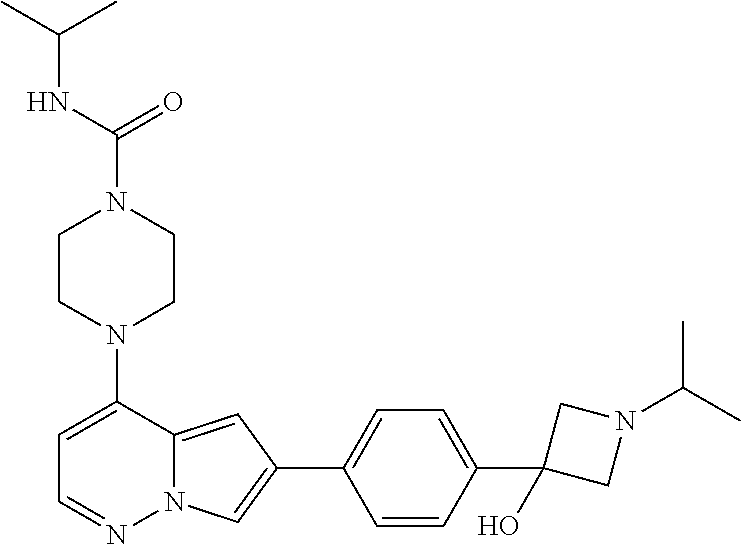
N1(C2=CC=NN3C2=CC(C2=CC=C(C4(O)CN(C(C)C)C4)C=C2)=C3)CCN(C(=O)NC(C)C)CC1
